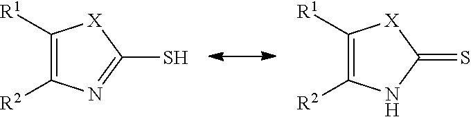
C1([R1])=C([R2])N=C(S)[X]1.C1([R1])=C([R2])NC(=S)[X]1
